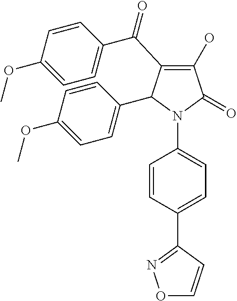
C1(O)=C(C(C2=CC=C(OC)C=C2)=O)C(C2=CC=C(OC)C=C2)N(C2=CC=C(C3=NOC=C3)C=C2)C1=O
